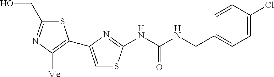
N(C(NCC1=CC=C(Cl)C=C1)=O)C1=NC(C2=C([Me])N=C(CO)S2)=CS1
